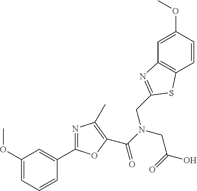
C1(OC)=CC=CC(C2=NC(C)=C(C(N(CC(=O)O)CC3=NC4=C(C=CC(OC)=C4)S3)=O)O2)=C1
